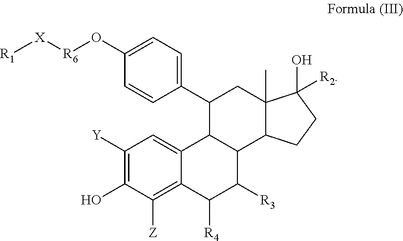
C1([Y])=C(O)C([Z])=C2C(=C1)C1C(C([R3])C2[R4])C2C(C)(CC1C1=CC=C(O[R6][X][R1])C=C1)C([R2])(O)CC2
